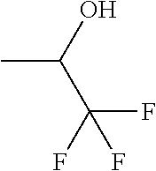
CC(O)C(F)(F)F
